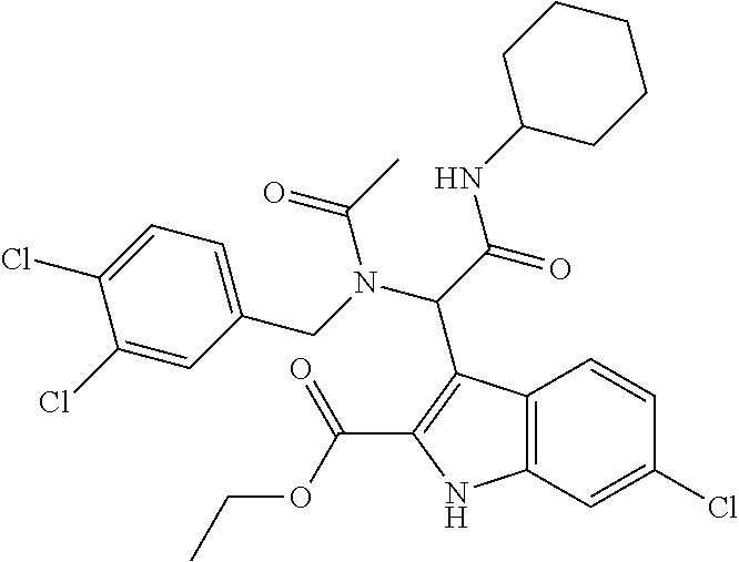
C12=C(C=C(Cl)C=C1)NC(C(OCC)=O)=C2C(C(=O)NC1CCCCC1)N(CC1=CC=C(Cl)C(Cl)=C1)C(C)=O
